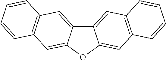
C12=CC3=C(C=C1OC1=CC4=C(C=C21)C=CC=C4)C=CC=C3
